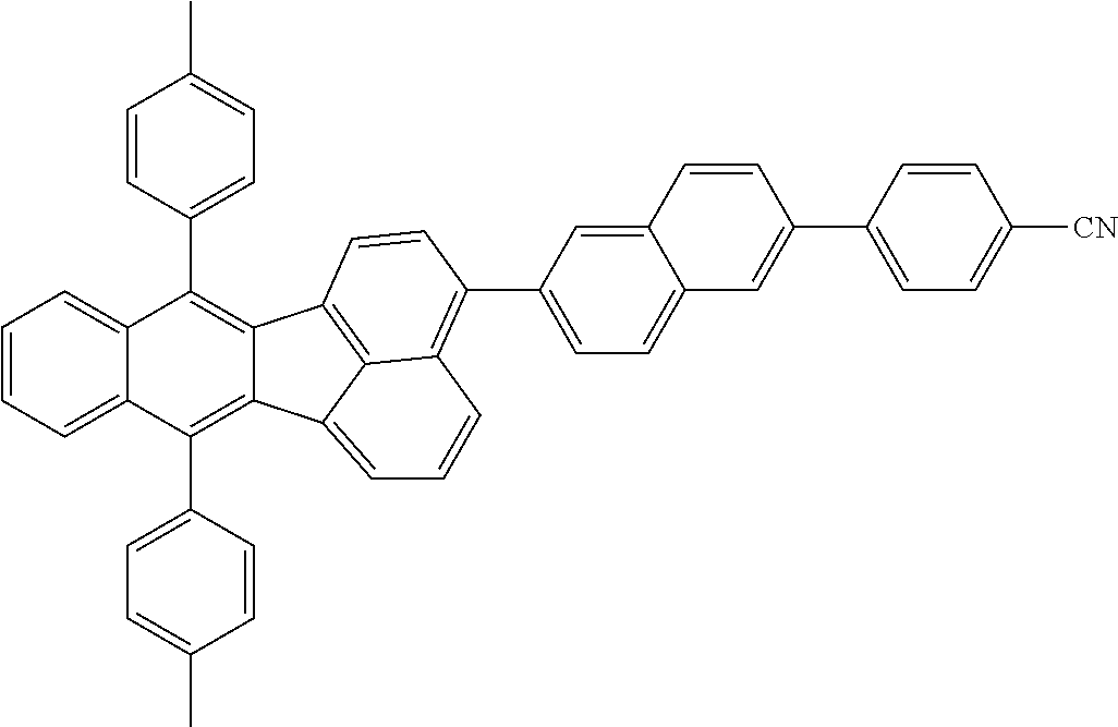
[CN]C1=CC=C(C2=CC3=CC=C(C4=C5C6=C(C7=C(C8=CC=C(C)C=C8)C8=CC=CC=C8C(C8=CC=C(C)C=C8)=C7C6=CC=C5)C=C4)C=C3C=C2)C=C1
